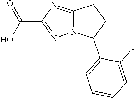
C12=NC(C(O)=O)=NN1C(C1=CC=CC=C1F)CC2
